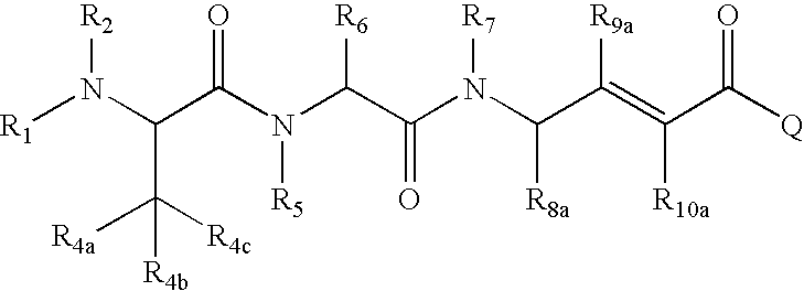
[R1]N(C(C(N(C(C(N(C(C(=C(C([Q])=O)[R10a])[R9a])[R8a])[R7])=O)[R6])[R5])=O)C([R4b])([R4a])[R4c])[R2]
